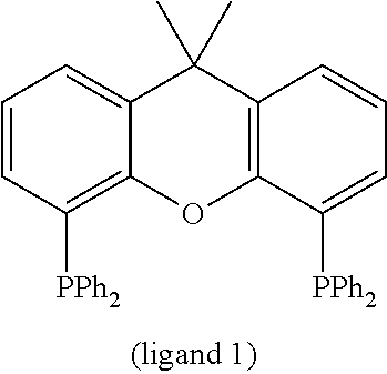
C12=CC=CC([PPh2])=C1OC1=C(C2(C)C)C=CC=C1[PPh2]
